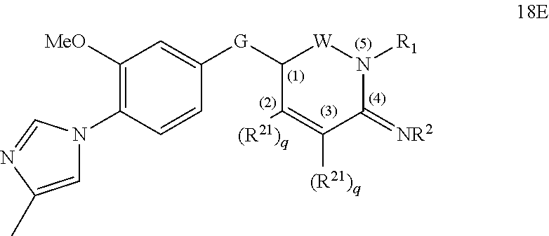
C1=C(C)N=CN1C1=C([MeO])C=C([G]C2C([(R21)q])=C([(R21)q])C(=[NR2])N([R1])[W]2)C=C1
